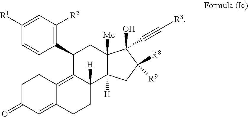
C1C(=O)C=C2C(=C3C([H])(CC2)C2([H])C([Me])(CC3C3=C([R2])C=C([R1])C=C3)C(O)(C#C[R3])C([R8])([R9])C2)C1
